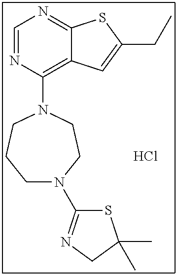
C12=NC=NC(N3CCCN(C4=NCC(C)(C)S4)CC3)=C1C=C(CC)S2.Cl
